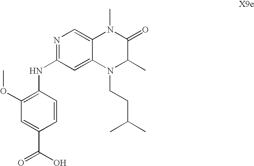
N1=C(NC2=C(OC)C=C(C(O)=O)C=C2)C=C2C(=C1)N(C)C(=O)C(C)N2CCC(C)C
